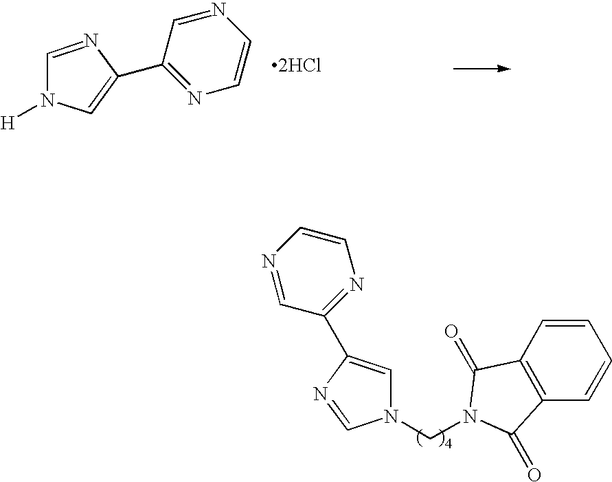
[2HCl].C1(C2=CN([H])C=N2)=NC=CN=C1.C1=CC2=C(C=C1)C(=O)N(CN1C=C(C3=NC=CN=C3)N=C1)C2=O
